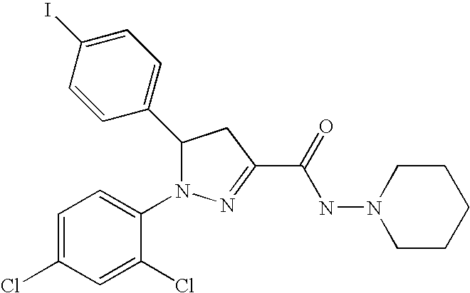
C1(C2N(C3=CC=C(Cl)C=C3Cl)N=C(C(=O)NN3CCCCC3)C2)=CC=C(I)C=C1
